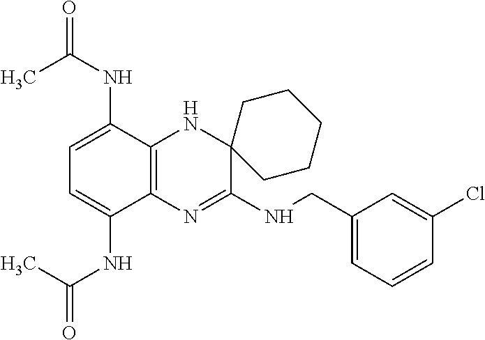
C1=C(NC(=O)C)C2=C(C(NC(=O)C)=C1)N=C(NCC1=CC=CC(Cl)=C1)C1(N2)CCCCC1
